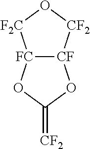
[CF]12[FC](OC(=[CF2])O1)[F2C]O[CF2]2
